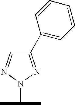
C1(C2=CC=CC=C2)=NN(C(C)C)N=C1
